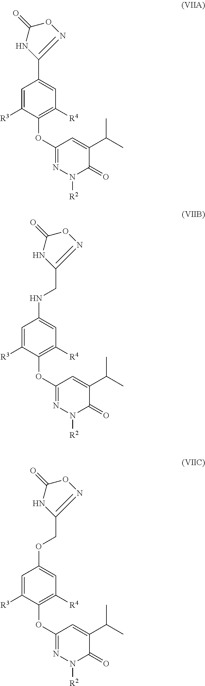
C1(C2=CC([R4])=C(OC3=NN([R2])C(=O)C(C(C)C)=C3)C([R3])=C2)=NOC(=O)N1.C1(NCC2=NOC(=O)N2)=CC([R4])=C(OC2=NN([R2])C(=O)C(C(C)C)=C2)C([R3])=C1.C1(OCC2=NOC(=O)N2)=CC([R4])=C(OC2=NN([R2])C(=O)C(C(C)C)=C2)C([R3])=C1
